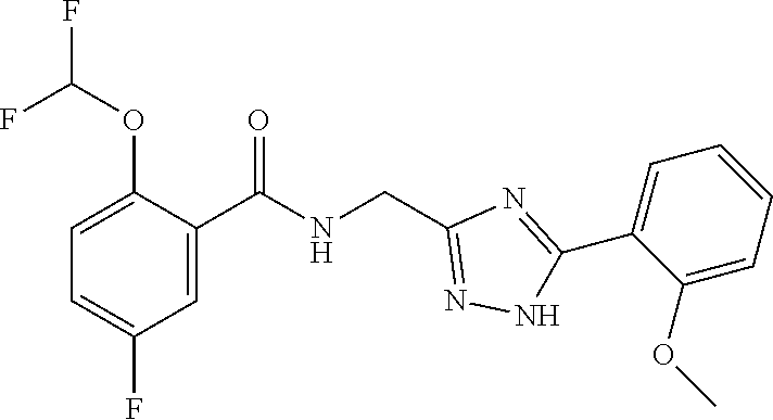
C1=C(F)C=C(C(=O)NCC2=NNC(C3=CC=CC=C3OC)=N2)C(OC(F)F)=C1
